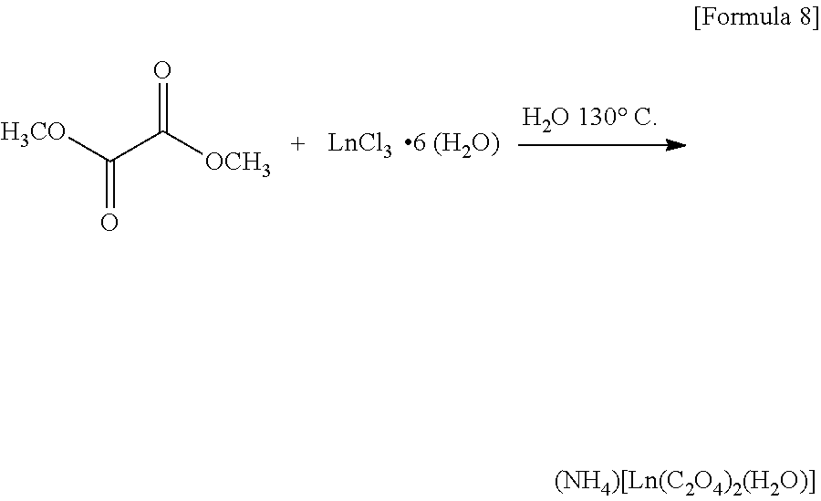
C(C([OCH3])=O)([H3CO])=O
